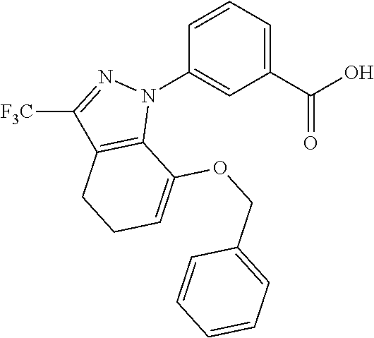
C1(C(O)=O)=CC=CC(N2N=C([F3C])C3=C2C(OCC2=CC=CC=C2)=CCC3)=C1
